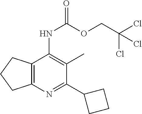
N1=C(C2CCC2)C(C)=C(NC(=O)OCC(Cl)(Cl)Cl)C2=C1CCC2
